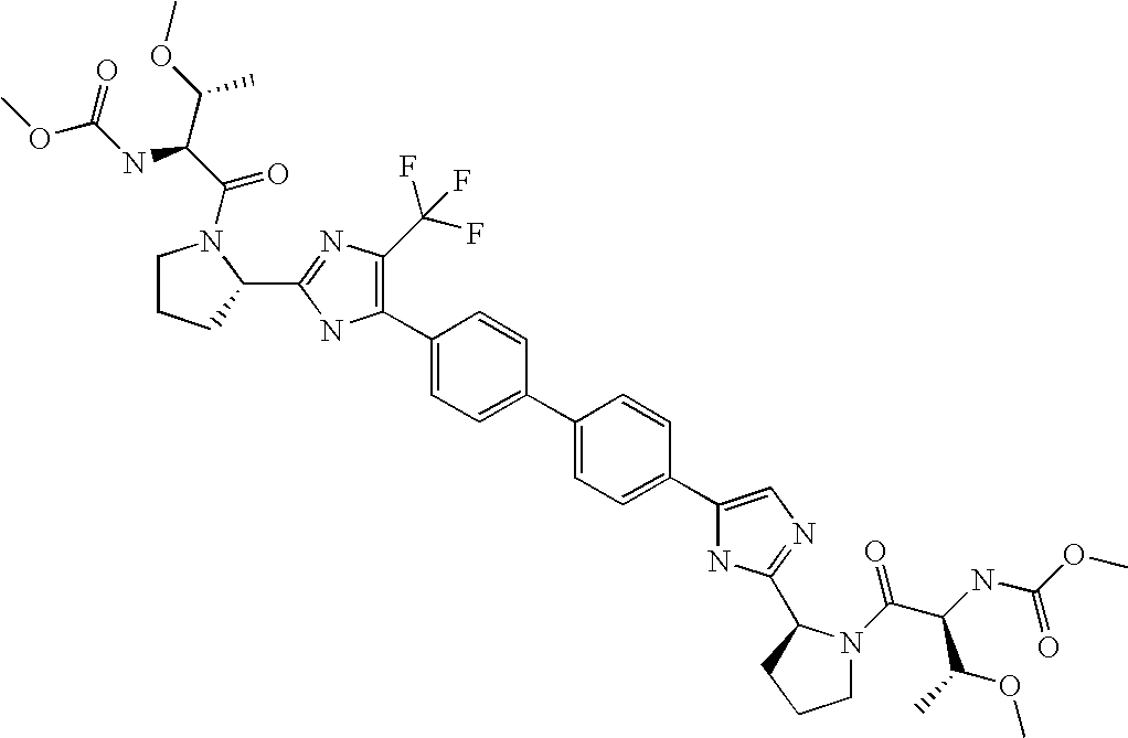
C1(C2=C(C(F)(F)F)N=C(C3N(C(C(C(OC)C)NC(OC)=O)=O)CCC3)N2)=CC=C(C2=CC=C(C3=CN=C(C4N(C(C(NC(OC)=O)C(C)OC)=O)CCC4)N3)C=C2)C=C1
